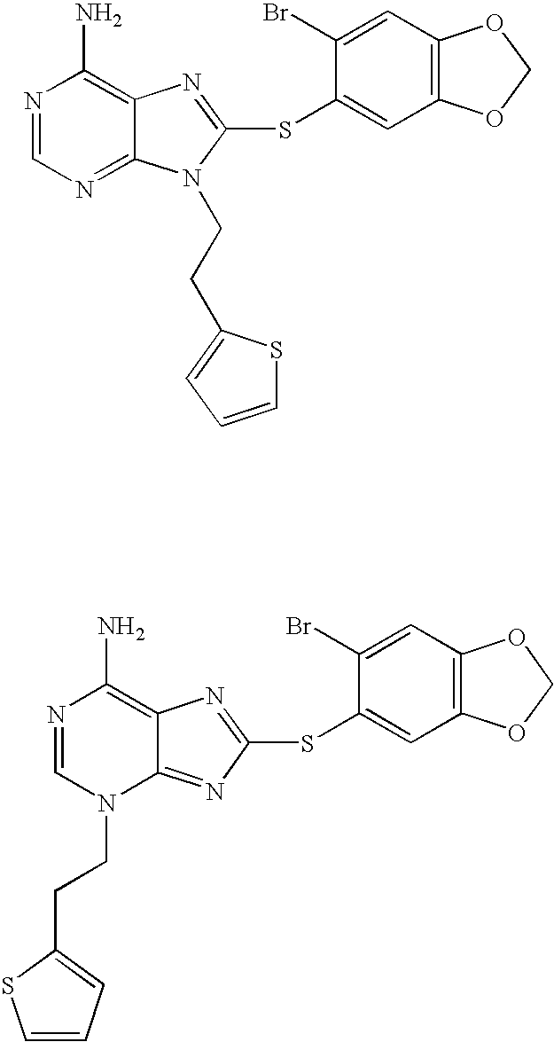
N1=CN=C2C(=C1N)N=C(SC1=CC3=C(C=C1Br)OCO3)N2CCC1=CC=CS1.N1=CN(CCC2=CC=CS2)C2=NC(SC3=CC4=C(C=C3Br)OCO4)=NC2=C1N
